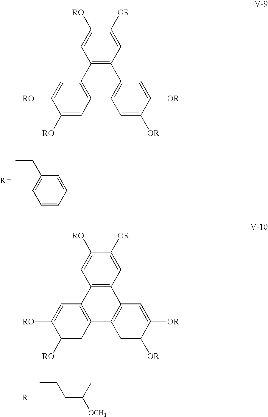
C1=CC=CC(CC)=C1.C(C([OCH3])C)CC.C12=C(C3=C(C4=C1C=C([OR])C([OR])=C4)C=C([RO])C([RO])=C3)C=C([RO])C([OR])=C2.C12=C(C3=C(C4=C1C=C([OR])C([OR])=C4)C=C([RO])C([RO])=C3)C=C([RO])C([OR])=C2
